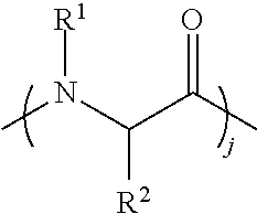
CN(C(C(C)=O)[R2])[R1]
